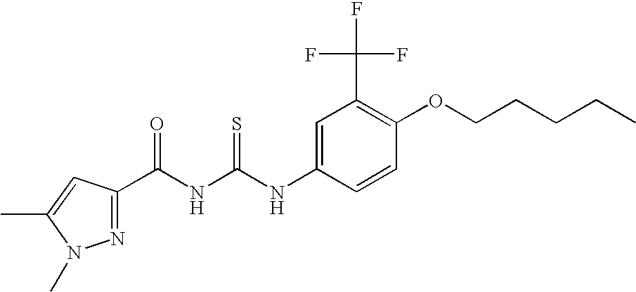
N1=C(C(NC(NC2=CC(C(F)(F)F)=C(OCCCCC)C=C2)=S)=O)C=C(C)N1C
